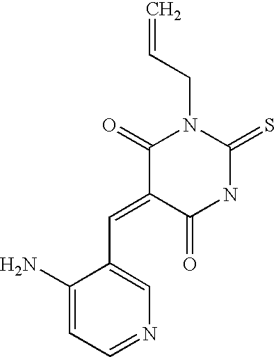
C(=C1C(=O)NC(=S)N(CC=C)C1=O)C1=CN=CC=C1N
